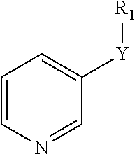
C1=CN=CC([Y][R1])=C1
